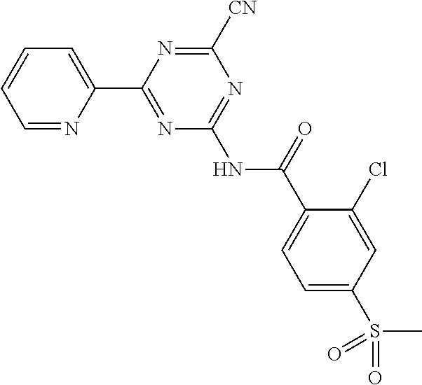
C1=NC(C2=NC(NC(=O)C3=CC=C(S(C)(=O)=O)C=C3Cl)=NC([CN])=N2)=CC=C1
